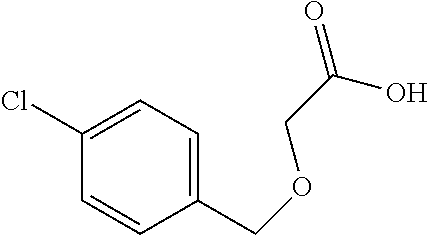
C1(COCC(=O)O)=CC=C(Cl)C=C1
